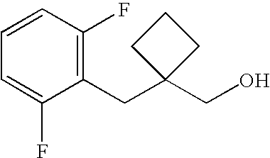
C1=C(F)C(CC2(CO)CCC2)=C(F)C=C1
